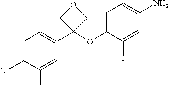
C1=C(Cl)C(F)=CC(C2(OC3=CC=C(N)C=C3F)COC2)=C1
